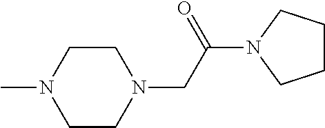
C1CN(C)CCN1CC(=O)N1CCCC1
